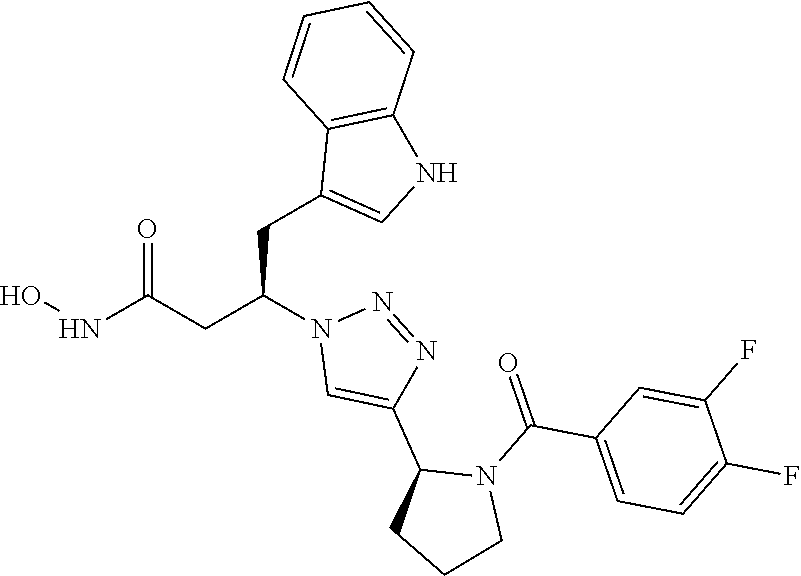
C1(F)=CC=C(C(N2C(C3=CN(C(CC4=CNC5=C4C=CC=C5)CC(=O)NO)N=N3)CCC2)=O)C=C1F
